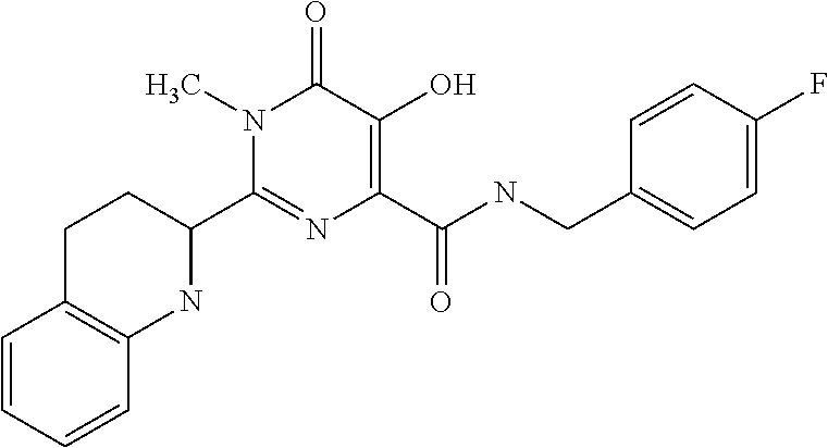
C1(C2CCC3=C(N2)C=CC=C3)=NC(C(NCC2=CC=C(F)C=C2)=O)=C(O)C(=O)N1C
